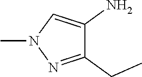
C1(CC)=NN(C)C=C1N
